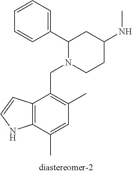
C1=CC=C(C2N(CC3=C(C)C=C(C)C4=C3C=CN4)CCC(NC)C2)C=C1
